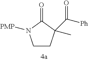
C1CC(C([Ph])=O)(C)C(=O)N1[PMP]
